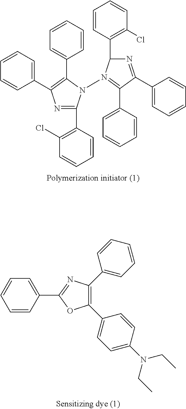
N1=C(C2=C(Cl)C=CC=C2)N(N2=C(C3=CC=CC=C3)C(C3=CC=CC=C3)=NC2C2=C(Cl)C=CC=C2)C(C2=CC=CC=C2)=C1C1=CC=CC=C1.C1(C2=CC=C(N(CC)CC)C=C2)=C(C2=CC=CC=C2)N=C(C2=CC=CC=C2)O1
